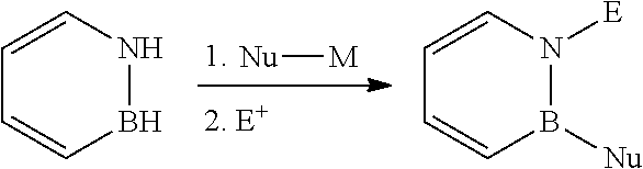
[Nu][M].B1NC=CC=C1.B1([Nu])N([E])C=CC=C1
